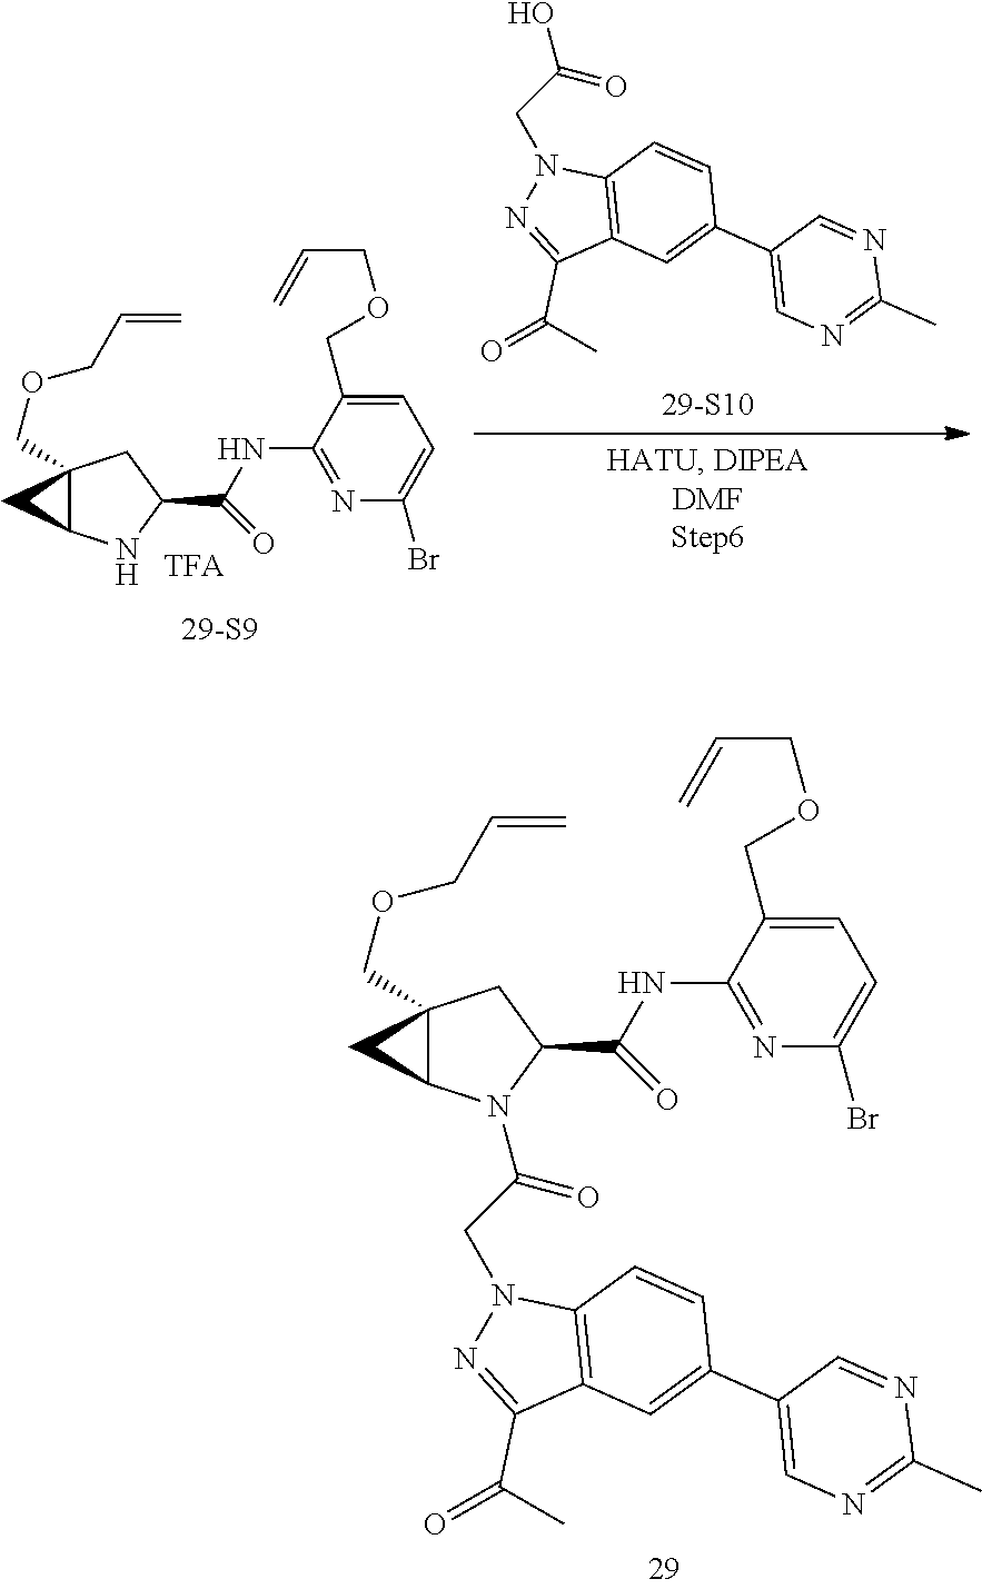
C12(COCC=C)C(NC(C(NC3=NC(Br)=CC=C3COCC=C)=O)C1)C2.C1(C2=CC3=C(C=C2)N(CC(=O)O)N=C3C(C)=O)=CN=C(C)N=C1.C12(COCC=C)C(C1)N(C(CN1C3=C(C=C(C4=CN=C(C)N=C4)C=C3)C(C(C)=O)=N1)=O)C(C(NC1=NC(Br)=CC=C1COCC=C)=O)C2
